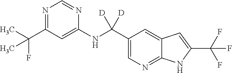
C1(NC(C2=CN=C3C(=C2)C=C(C(F)(F)F)N3)([D])[D])=CC(C(C)(F)C)=NC=N1
